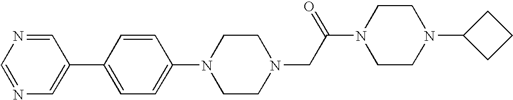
C1=NC=NC=C1C1=CC=C(N2CCN(CC(N3CCN(C4CCC4)CC3)=O)CC2)C=C1
